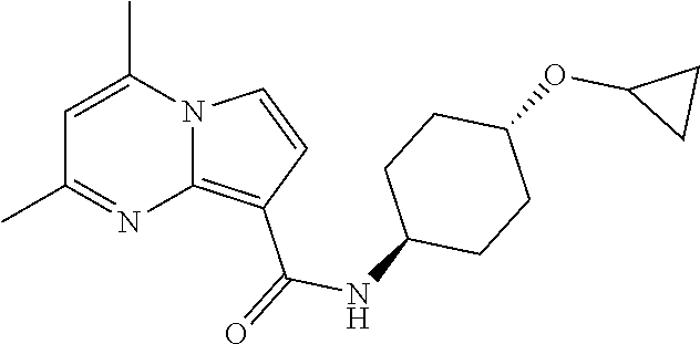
C1=C(C)N2C(=C(C(=O)NC3CCC(OC4CC4)CC3)C=C2)N=C1C
